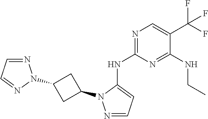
N1=C(NC2=CC=NN2C2CC(N3N=CC=N3)C2)N=C(NCC)C(C(F)(F)F)=C1
